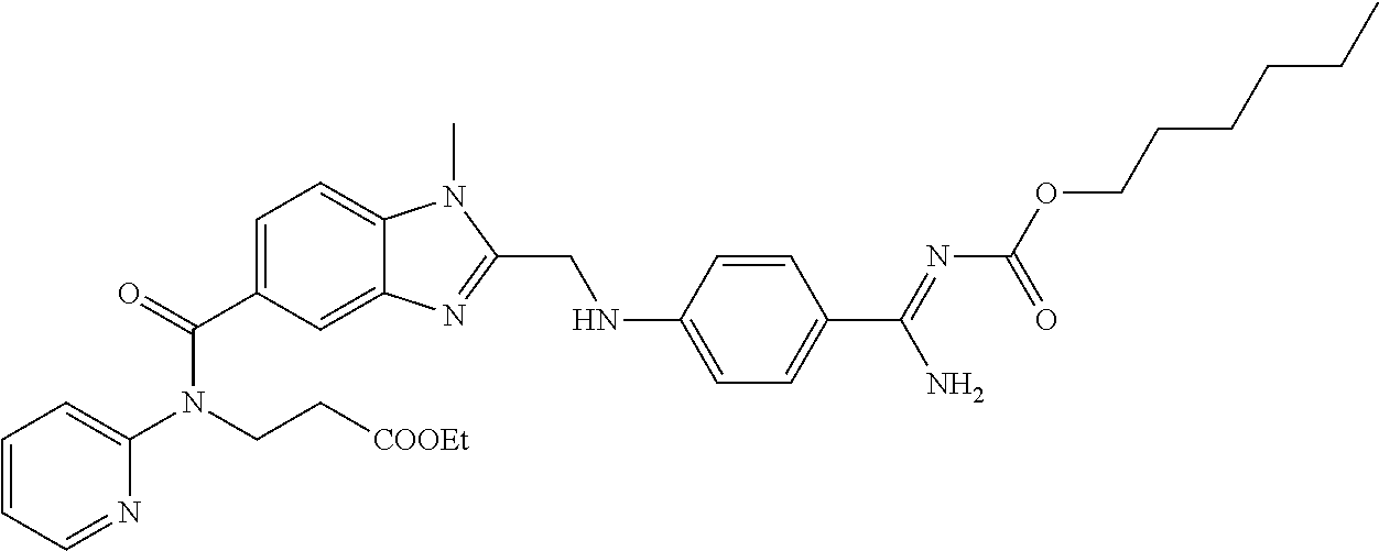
C1=CC=NC(N(CC[COOEt])C(=O)C2=CC=C3C(=C2)N=C(CNC2=CC=C(C(=NC(OCCCCCC)=O)N)C=C2)N3C)=C1
